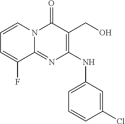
C1=CC(Cl)=CC(NC2=C(CO)C(=O)N3C(=N2)C(F)=CC=C3)=C1
